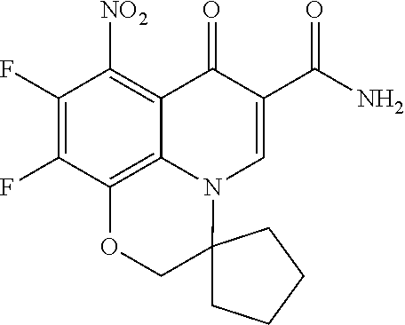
C1(F)=C(F)C2=C3C(=C1[NO2])C(=O)C(C(N)=O)=CN3C1(CO2)CCCC1
